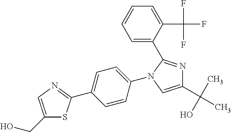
C1(C(C)(O)C)=CN(C2=CC=C(C3=NC=C(CO)S3)C=C2)C(C2=CC=CC=C2C(F)(F)F)=N1
